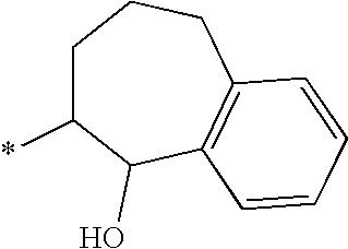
C1C(*)C(O)C2=C(CC1)C=CC=C2
